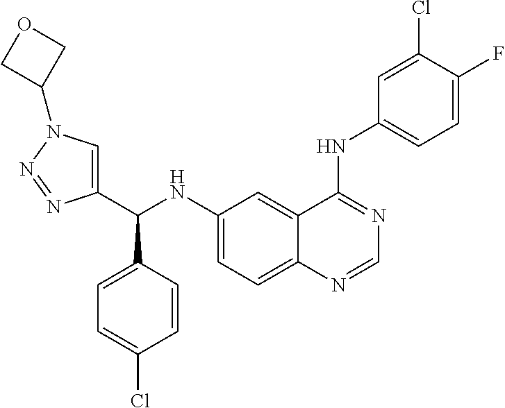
C1(C(NC2=CC=C3C(=C2)C(NC2=CC=C(F)C(Cl)=C2)=NC=N3)C2=CC=C(Cl)C=C2)=CN(C2COC2)N=N1
